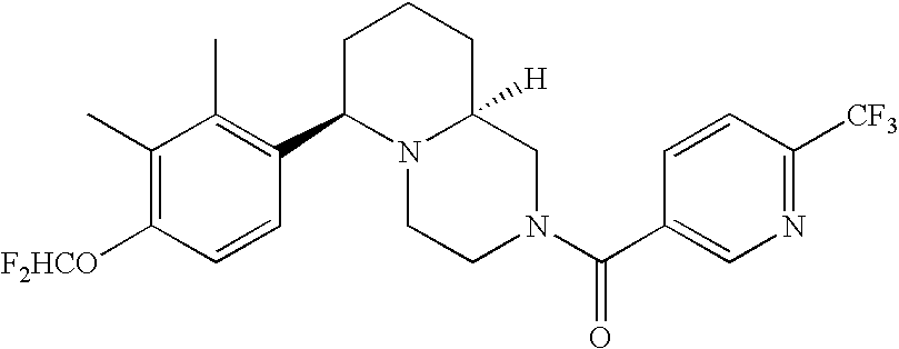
[F2HCO]C1=C(C)C(C)=C(C2N3C([H])(CN(C(=O)C4=CN=C([CF3])C=C4)CC3)CCC2)C=C1
